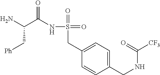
NC(C(NS(=O)(=O)CC1=CC=C(CNC([CF3])=O)C=C1)=O)C[Ph]
